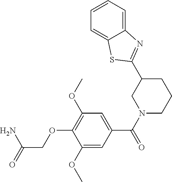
C1(C2=NC3=CC=CC=C3S2)CN(C(=O)C2=CC(OC)=C(OCC(=O)N)C(OC)=C2)CCC1
